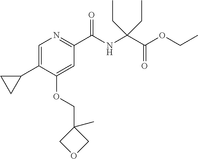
C1=C(C2CC2)C(OCC2(C)COC2)=CC(C(=O)NC(C(OCC)=O)(CC)CC)=N1
